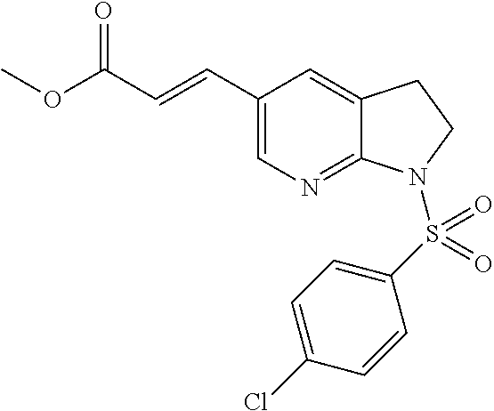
COC(C=CC1=CN=C2C(=C1)CCN2S(C1=CC=C(Cl)C=C1)(=O)=O)=O
